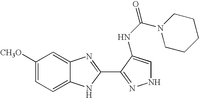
C1=C2C(=CC([CH3O])=C1)N=C(C1=NNC=C1NC(=O)N1CCCCC1)N2
